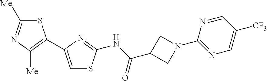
C1([Me])=NC([Me])=C(C2=CSC(NC(C3CN(C4=NC=C([CF3])C=N4)C3)=O)=N2)S1
